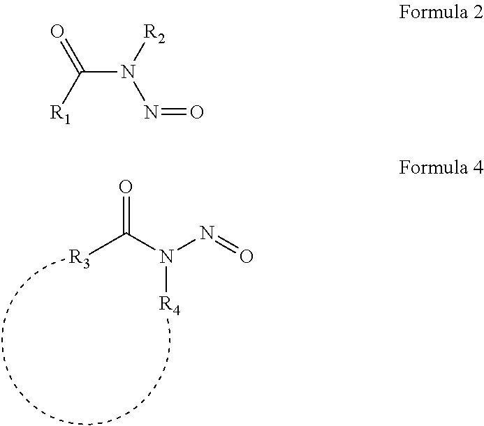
[R3]C(N(N=O)[R4])=O.C(N([R2])N=O)([R1])=O
